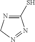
C1(S)=NCN=N1
